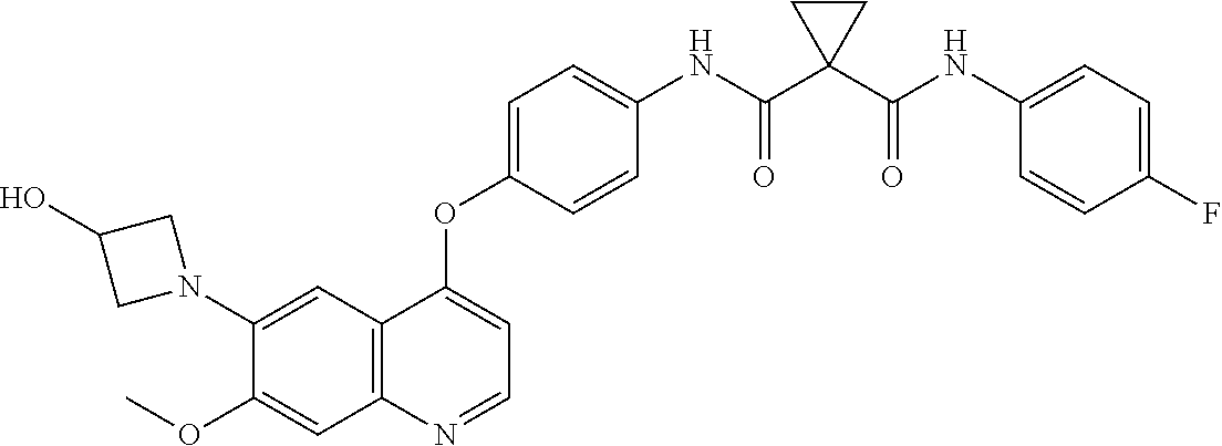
C12=C(N=CC=C1OC1=CC=C(NC(C3(C(NC4=CC=C(F)C=C4)=O)CC3)=O)C=C1)C=C(OC)C(N1CC(O)C1)=C2
